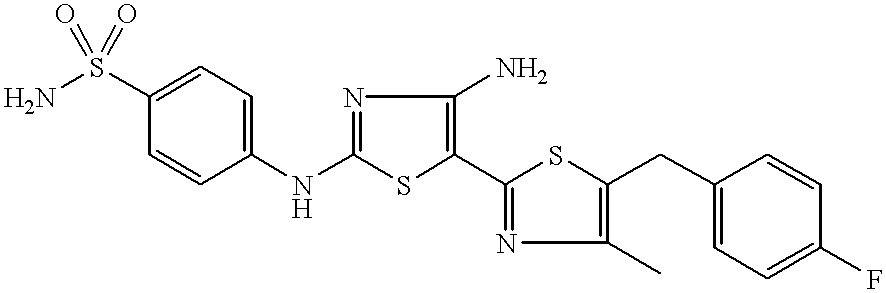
C1(S(N)(=O)=O)=CC=C(NC2=NC(N)=C(C3=NC(C)=C(CC4=CC=C(F)C=C4)S3)S2)C=C1
